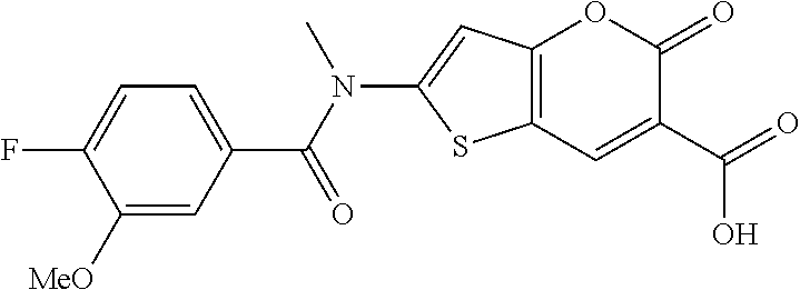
C12=C(C=C(C(O)=O)C(=O)O1)SC(N(C(C1=CC=C(F)C([MeO])=C1)=O)C)=C2
